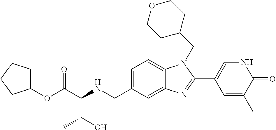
C1=C(CNC(C(OC2CCCC2)=O)C(O)C)C=C2C(=C1)N(CC1CCOCC1)C(C1=CNC(=O)C(C)=C1)=N2
